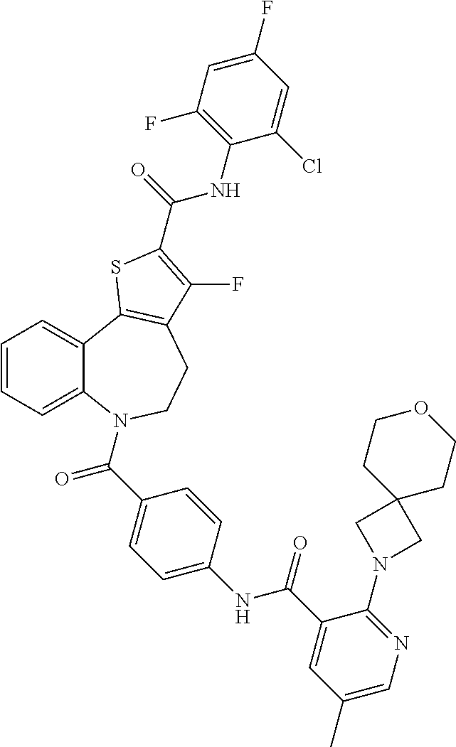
C1=CC=C2C(=C1)C1=C(CCN2C(=O)C2=CC=C(NC(=O)C3=CC(C)=CN=C3N3CC4(C3)CCOCC4)C=C2)C(F)=C(C(NC2=C(F)C=C(F)C=C2Cl)=O)S1
